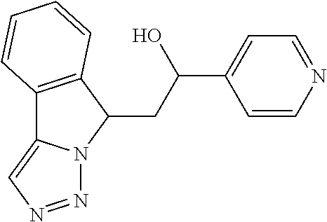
C12=C(C(CC(C3=CC=NC=C3)O)N3C1=CN=N3)C=CC=C2
